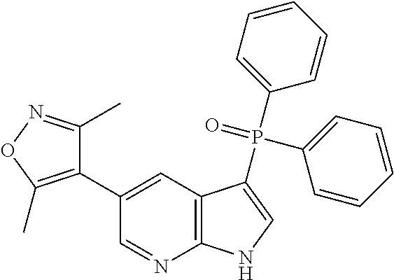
C1(C2=CC3=C(N=C2)NC=C3P(C2=CC=CC=C2)(=O)C2=CC=CC=C2)=C(C)ON=C1C
